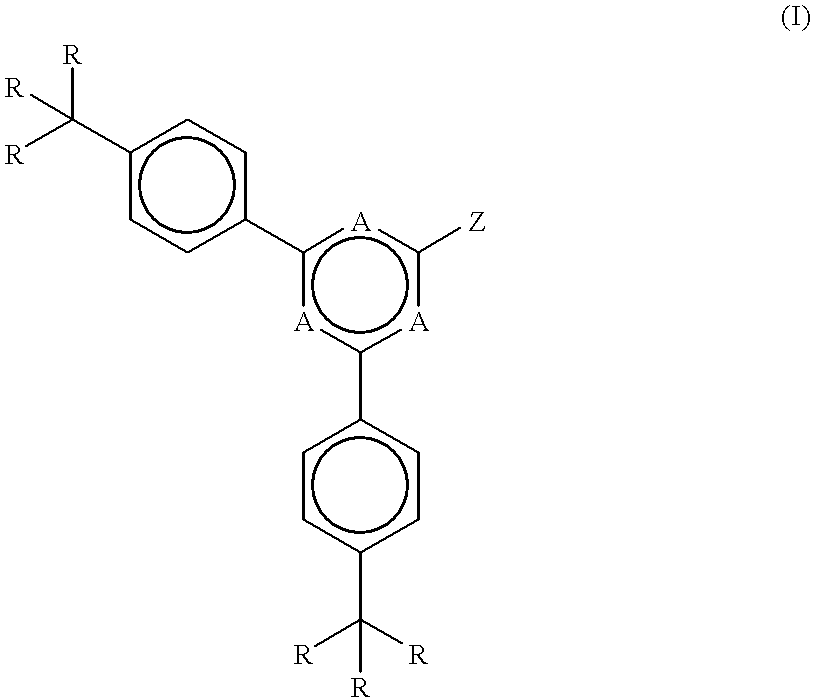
c1(C([R])([R])[R])ccc(-c2[A]c(-c3ccc(C([R])([R])[R])cc3)[A]c([Z])[A]2)cc1
